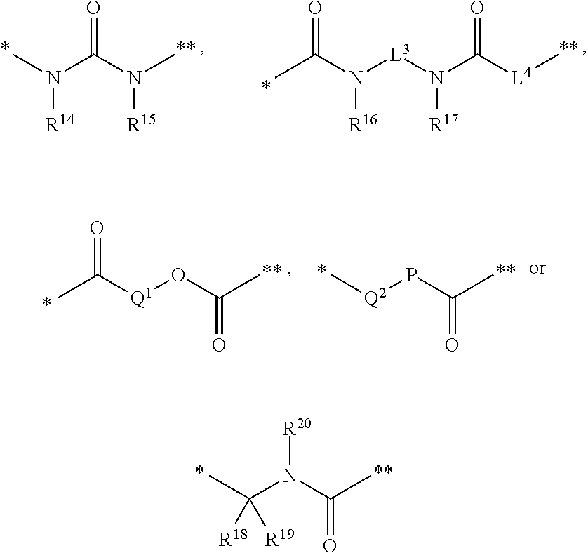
O=C(N(C)[R15])N(C)[R14].[L3](N(C([L4]C)=O)[R17])N(C(C)=O)[R16].O=C([Q1]OC(C)=O)C.C[Q2]PC(C)=O.CC(N(C(C)=O)[R20])([R18])[R19]
